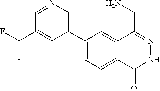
C1(C2=CN=CC(C(F)F)=C2)=CC=C2C(=C1)C(CN)=NNC2=O
